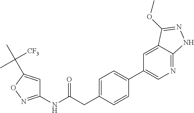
C1=C(CC(NC2=NOC(C(C)([CF3])C)=C2)=O)C=CC(C2=CN=C3C(=C2)C(OC)=NN3)=C1
